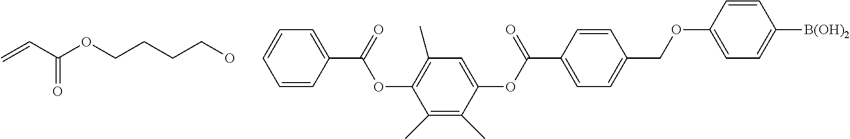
C=CC(OCCCCO)=O.C1=CC=C(C(=O)OC2=C(C)C=C(OC(C3=CC=C(COC4=CC=C([B(OH)2])C=C4)C=C3)=O)C(C)=C2C)C=C1
